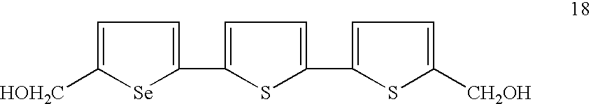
C1=C([HOH2C])[Se]C(C2=CC=C(C3=CC=C([CH2OH])S3)S2)=C1
